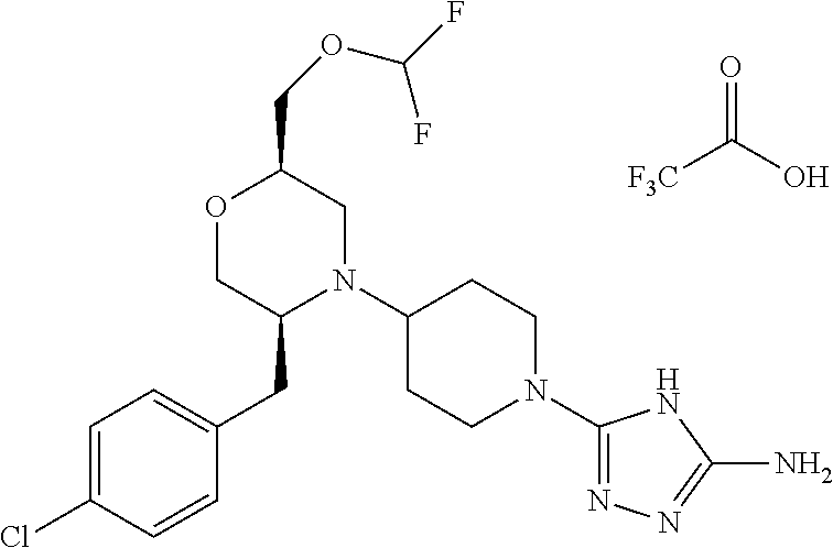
[F3C]C(O)=O.C(C1OCC(CC2=CC=C(Cl)C=C2)N(C2CCN(C3=NN=C(N)N3)CC2)C1)OC(F)F
